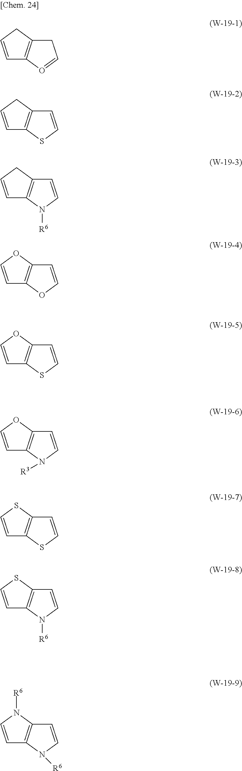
C1=CCC2=C1O=CC2.C1=CCC2=C1SC=C2.C1=CCC2=C1N([R6])C=C2.C1=COC2=C1OC=C2.C1=COC2=C1SC=C2.C1=COC2=C1N([R3])C=C2.C1=CSC2=C1SC=C2.C1=CSC2=C1N([R6])C=C2.C1=CN([R6])C2=C1N([R6])C=C2
